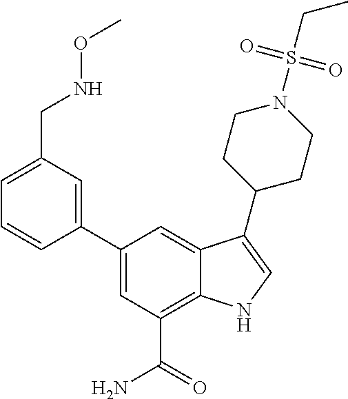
C1(C2=CC(C(=O)N)=C3C(=C2)C(C2CCN(S(CC)(=O)=O)CC2)=CN3)=CC(CNOC)=CC=C1
